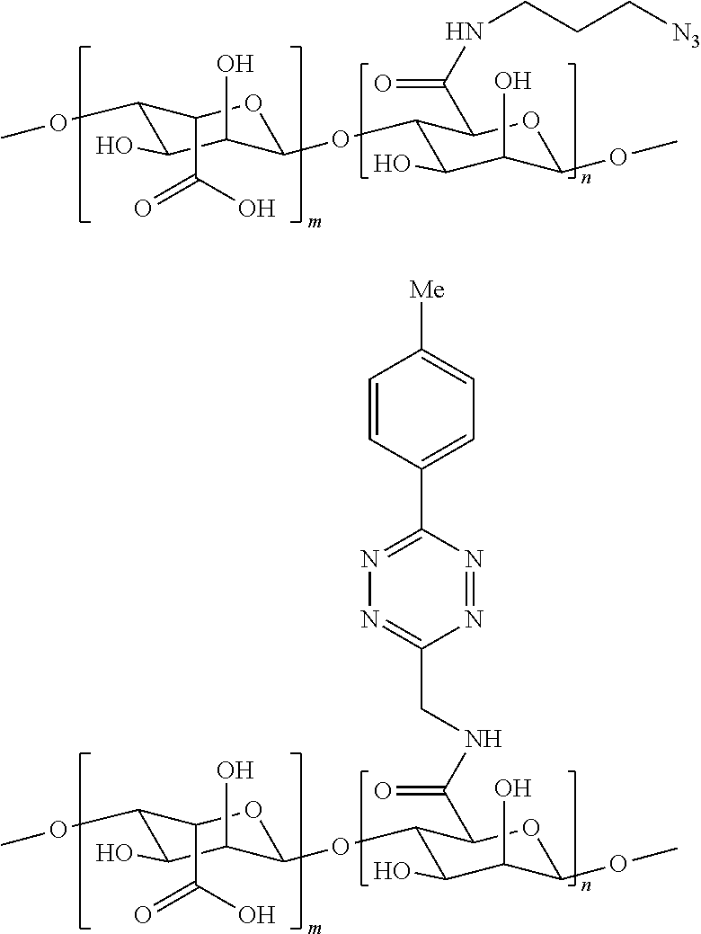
C1(OC)C(O)C(O)C(OC2C(O)C(O)C(OC)OC2C(NCCC[N3])=O)OC1C(O)=O.C1(OC)C(O)C(O)C(OC2C(O)C(O)C(OC)OC2C(NCC2=NN=C(C3=CC=C([Me])C=C3)N=N2)=O)OC1C(O)=O
